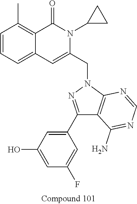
C1=CC=C2C(=C1C)C(=O)N(C1CC1)C(CN1N=C(C3=CC(O)=CC(F)=C3)C3=C1N=CN=C3N)=C2
